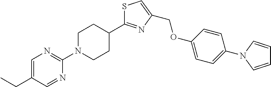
C1=C(CC)C=NC(N2CCC(C3=NC(COC4=CC=C(N5C=CC=C5)C=C4)=CS3)CC2)=N1
